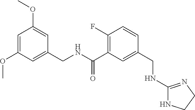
C1(CNC(C2=C(F)C=CC(CNC3=NCCN3)=C2)=O)=CC(OC)=CC(OC)=C1
